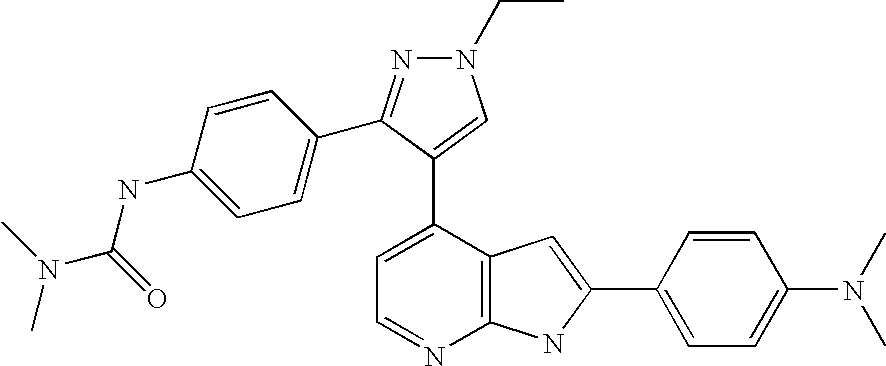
C1=C(C2=CN(CC)N=C2C2=CC=C(NC(N(C)C)=O)C=C2)C2=C(N=C1)NC(C1=CC=C(N(C)C)C=C1)=C2
